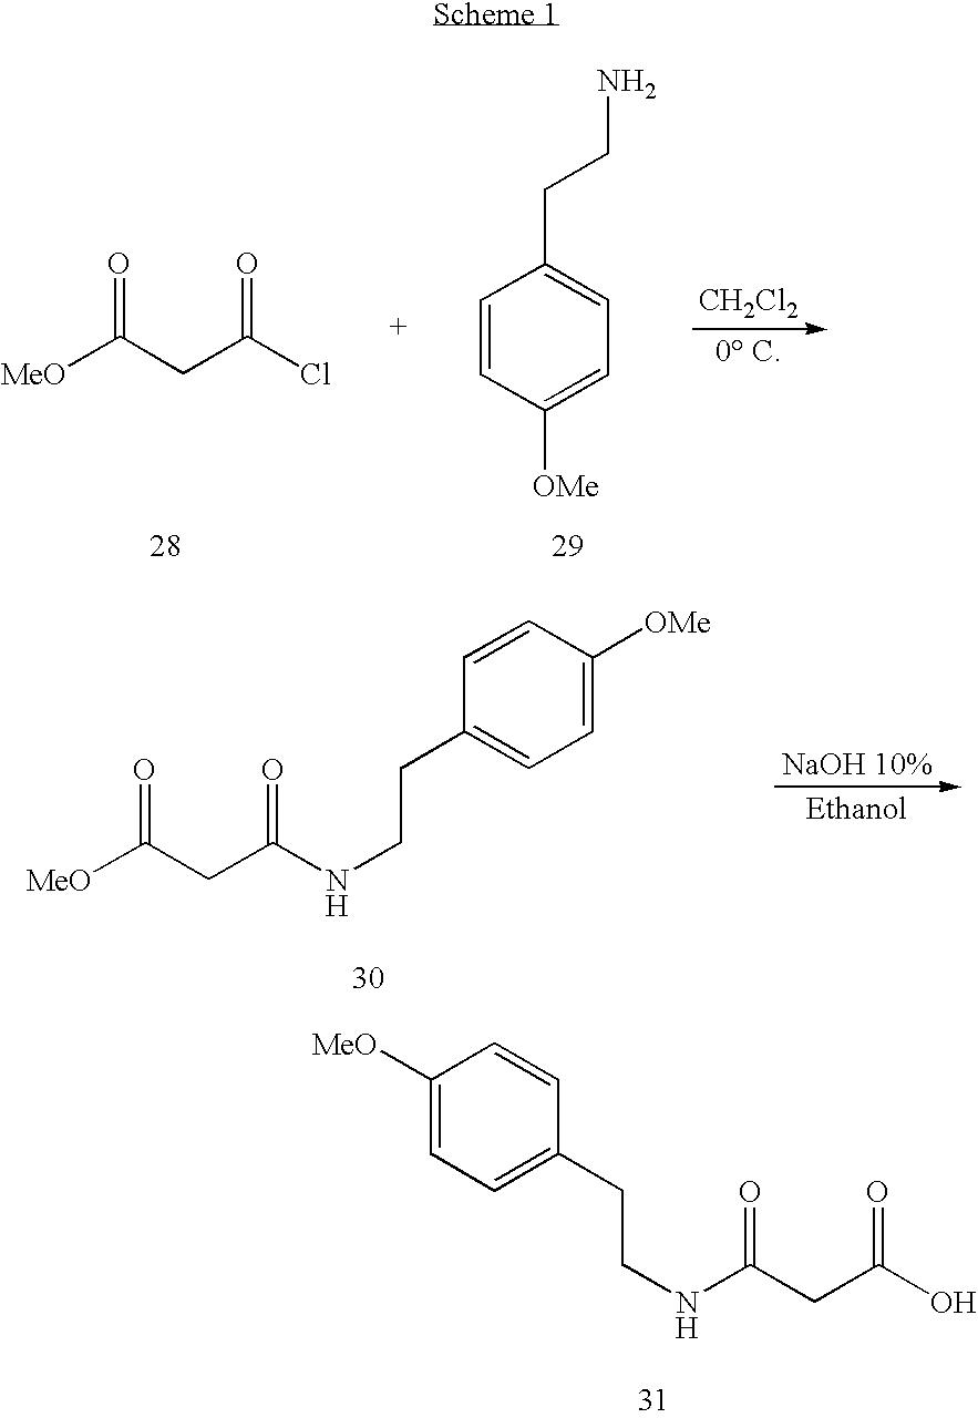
[MeO]C(CC(Cl)=O)=O.C1=CC([OMe])=CC=C1CCN.[CH2Cl2].[MeO]C(CC(NCCC1=CC=C([OMe])C=C1)=O)=O.OC(CC(NCCC1=CC=C([MeO])C=C1)=O)=O
